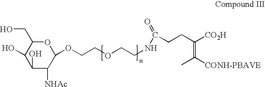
C1(O)C([NHAc])C(OCCOCCNC(=O)CCC([CO2H])=C([CONH-PBAVE])C)OC(CO)C1O
